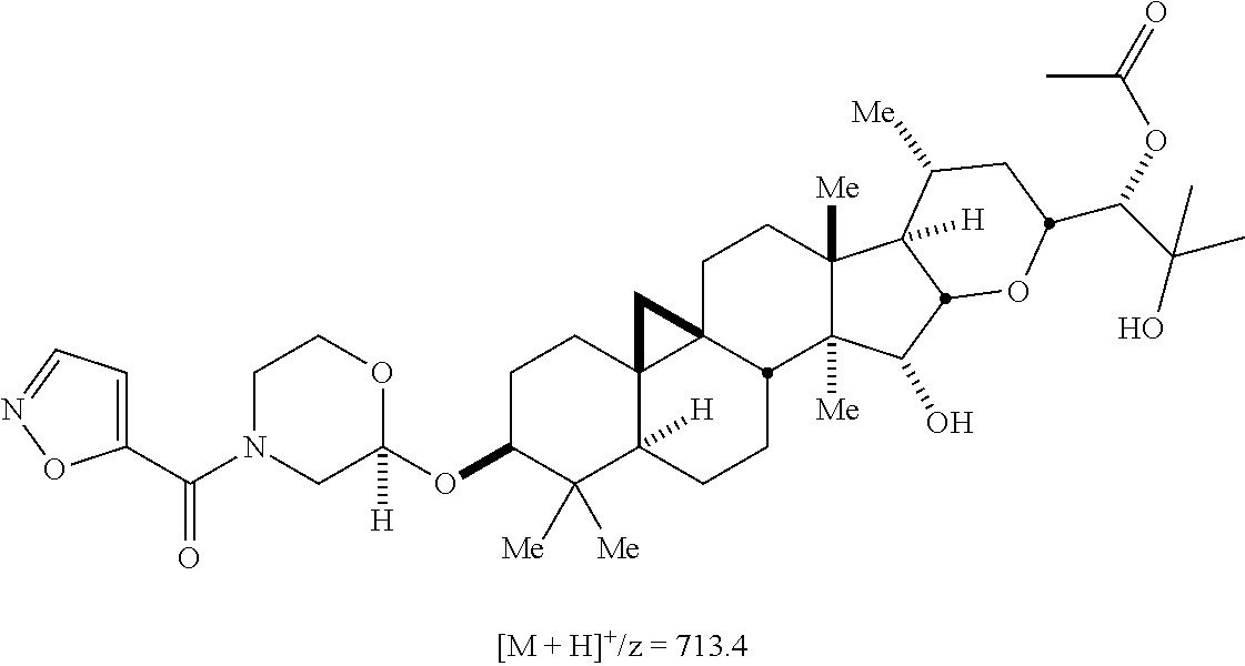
C1C(OC2([H])OCCN(C(=O)C3=CC=NO3)C2)C([Me])([Me])C2([H])C3(C1)C1(CCC4([Me])C([Me])(C(O)C5C4([H])C([Me])CC(C(C(O)(C)C)OC(=O)C)O5)C1CC2)C3
